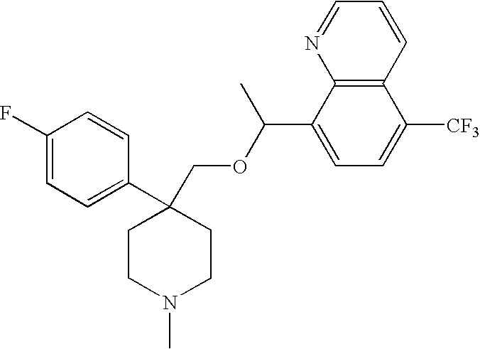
C1(F)=CC=C(C2(COC(C3=CC=C([CF3])C4=C3N=CC=C4)C)CCN(C)CC2)C=C1
